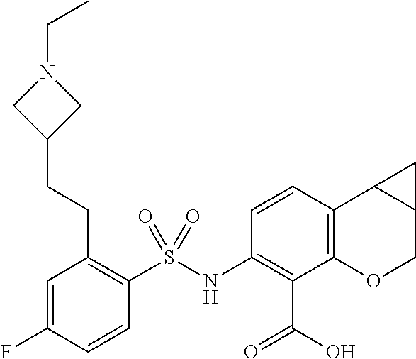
C1(NS(C2=C(CCC3CN(CC)C3)C=C(F)C=C2)(=O)=O)=C(C(=O)O)C2=C(C=C1)C1C(CO2)C1
